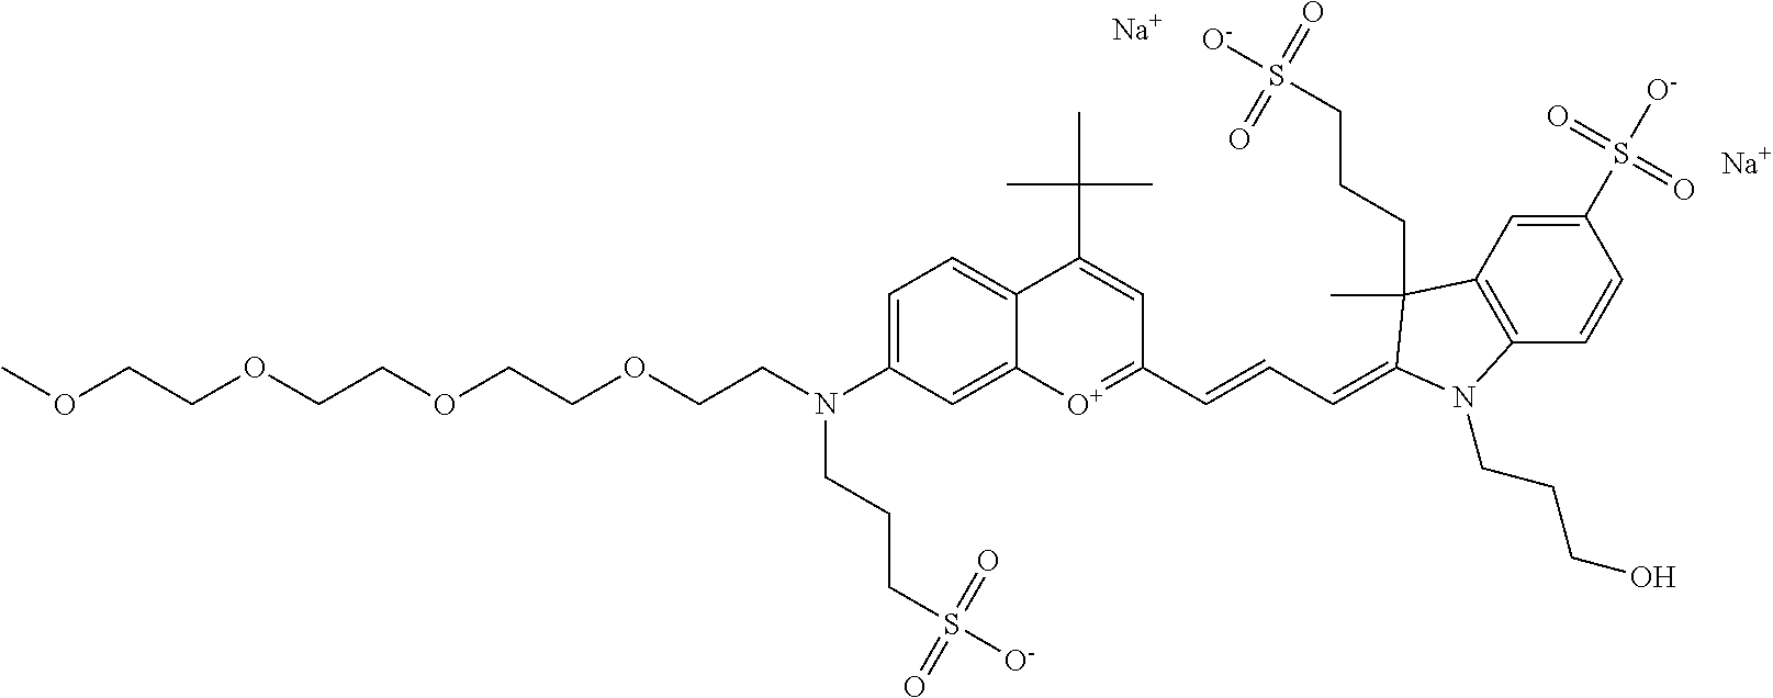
[Na].C1=C(N(CCOCCOCCOCCOC)CCCS([O-])(=O)=O)C=C2C(=C1)C(C(C)(C)C)=CC(C=CC=C1C(C)(CCCS([O-])(=O)=O)C3=C(C=CC(S([O-])(=O)=O)=C3)N1CCCO)=[O+]2.[Na]
